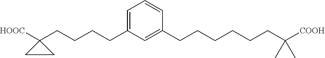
C1(CCCCC2=CC=CC(CCCCCCC([COOH])(C)C)=C2)([HOOC])CC1
